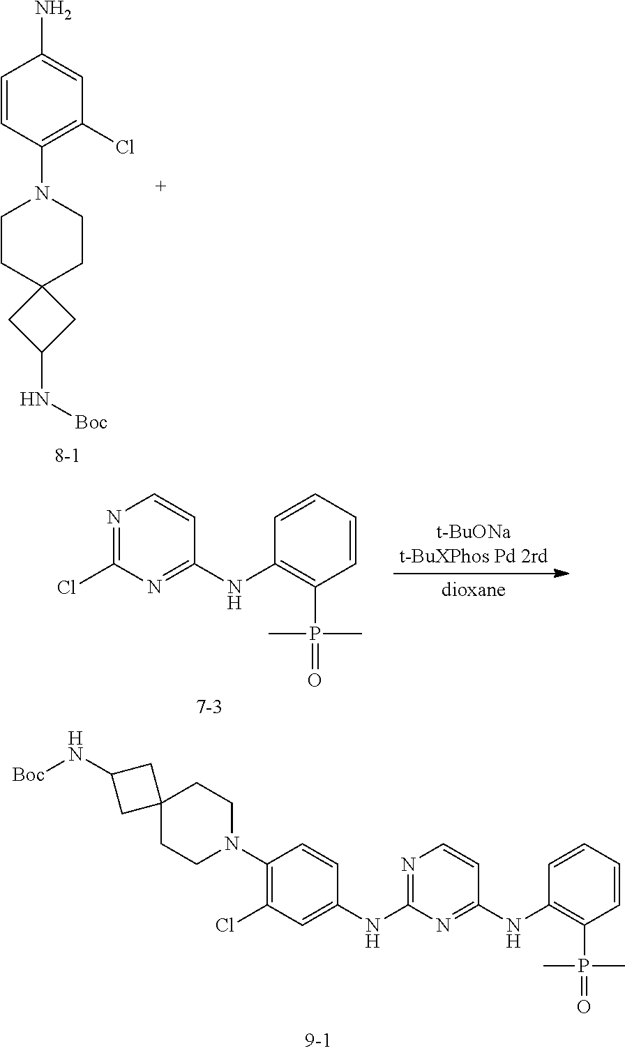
C1(Cl)=NC=CC(NC2=C(P(=O)(C)C)C=CC=C2)=N1.C1=CC(N2CCC3(CC(N[Boc])C3)CC2)=C(Cl)C=C1N.N([Boc])C1CC2(CCN(C3=C(Cl)C=C(NC4=NC=CC(NC5=C(P(=O)(C)C)C=CC=C5)=N4)C=C3)CC2)C1
